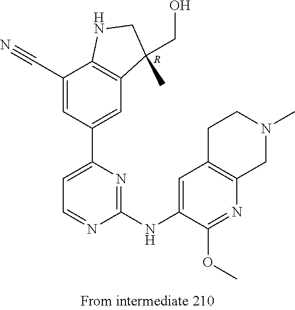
[R].C12=C(C(CO)(C)CN1)C=C(C1=CC=NC(NC3=CC4=C(N=C3OC)CN(C)CC4)=N1)C=C2C#N
